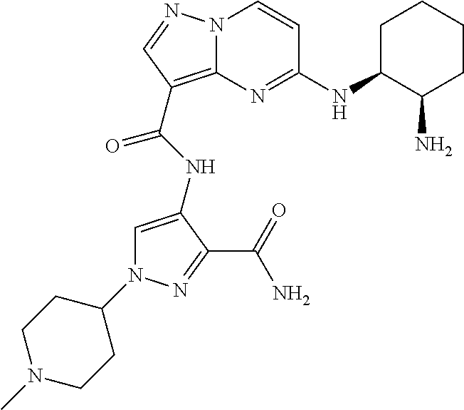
C1=C(NC(=O)C2=C3N(C=CC(NC4C(N)CCCC4)=N3)N=C2)C(C(=O)N)=NN1C1CCN(C)CC1
